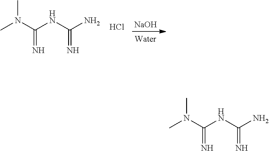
CN(C(NC(N)=N)=N)C.Cl.[NaOH].CN(C(NC(N)=N)=N)C
